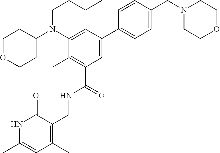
N1C(C)=CC(C)=C(CNC(C2=C(C)C(N(C3CCOCC3)CCCC)=CC(C3=CC=C(CN4CCOCC4)C=C3)=C2)=O)C1=O
